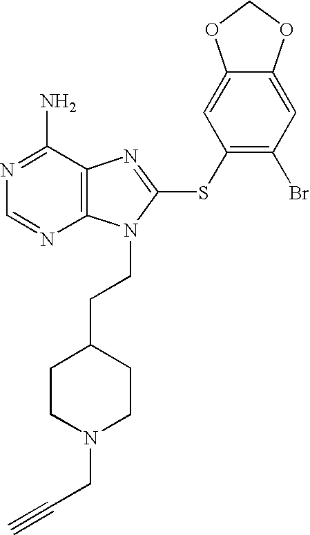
N1=C(N)C2=C(N=C1)N(CCC1CCN(CC#C)CC1)C(SC1=C(Br)C=C3C(=C1)OCO3)=N2
